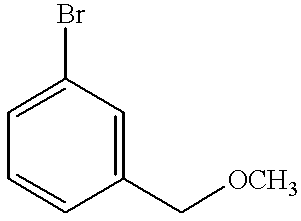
C1=C(Br)C=C(C[OCH3])C=C1
